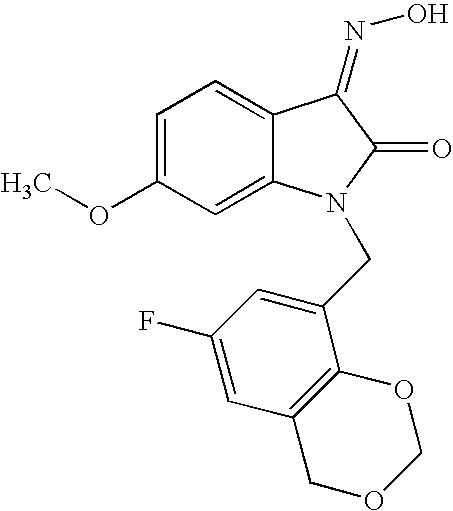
C1=C(OC)C=C2C(=C1)C(=NO)C(=O)N2CC1=CC(F)=CC2=C1OCOC2
